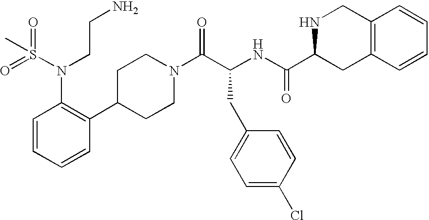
C1=CC=CC(C2CCN(C(C(CC3=CC=C(Cl)C=C3)NC(=O)C3CC4=C(CN3)C=CC=C4)=O)CC2)=C1N(S(=O)(=O)C)CCN
